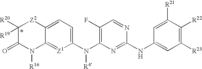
C1(F)=C(N(C2=CC=C3C(=[Z1]2)N([R16])C(=O)C([R19])([R20])[Z2]3)[R4])N=C(NC2=CC([R23])=C([R22])C([R21])=C2)N=C1
